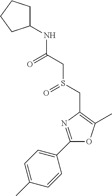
C1=C(C)C=CC(C2=NC(CS(=O)CC(=O)NC3CCCC3)=C(C)O2)=C1
